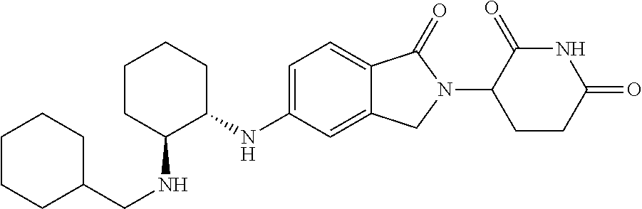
C1=C(NC2CCCCC2NCC2CCCCC2)C=C2C(=C1)C(=O)N(C1CCC(=O)NC1=O)C2
